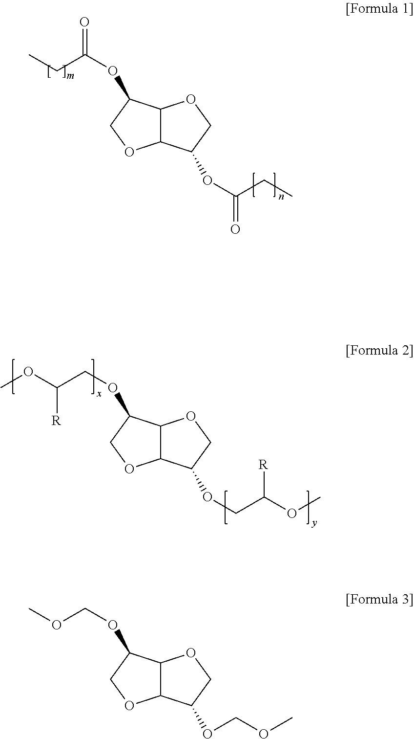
C12C(OCC1OC(=O)CC)C(OC(=O)CC)CO2.C12C(OCC1OCOC)C(OCOC)CO2.C12C(OCC1OCC(OC)[R])C(OCC(OC)[R])CO2
